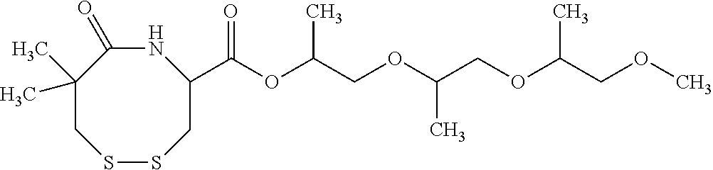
N1C(=O)C(C)(C)CSSCC1C(=O)OC(COC(COC(C)COC)C)C
